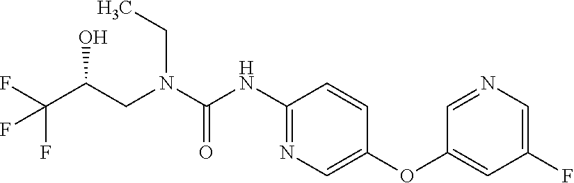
C1(NC(N(CC(C(F)(F)F)O)CC)=O)=NC=C(OC2=CC(F)=CN=C2)C=C1
